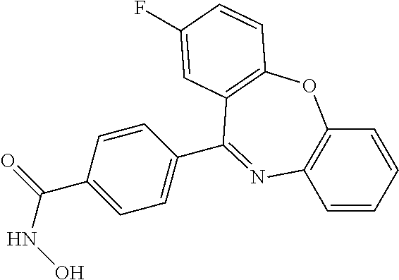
C1=CC(C(=O)NO)=CC=C1C1=NC2=C(C=CC=C2)OC2=C1C=C(F)C=C2
